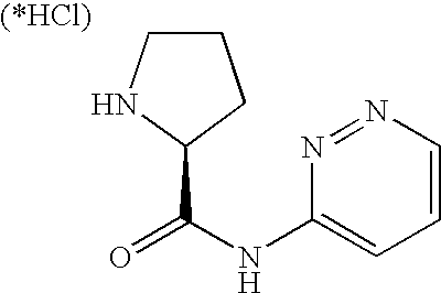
C1CNC(C(=O)NC2=CC=CN=N2)C1
